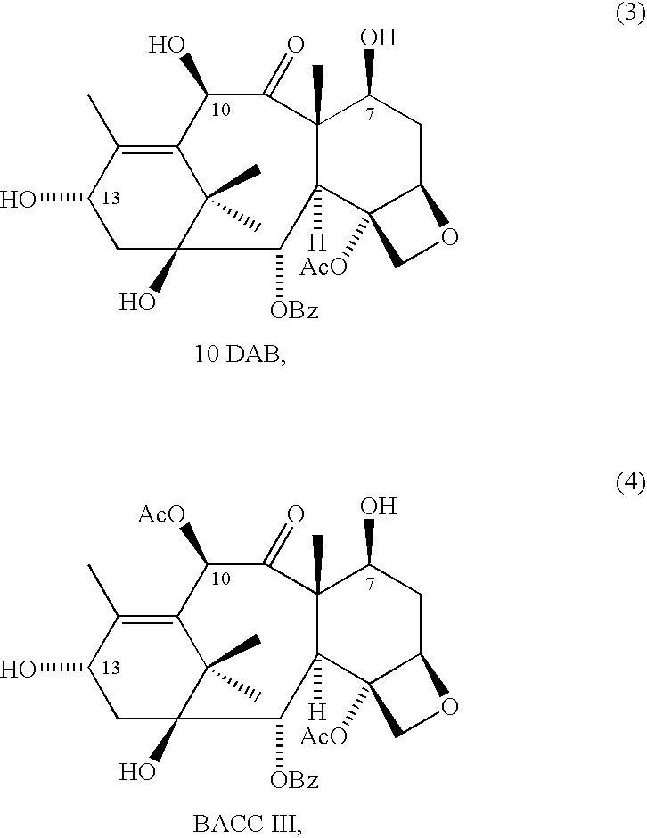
C12=C(C)C(O)CC(O)(C1(C)C)C([OBz])C1([H])C3([AcO])C(CC(O)C1(C)C(=O)C2O)OC3.C12=C(C)C(O)CC(O)(C1(C)C)C([OBz])C1([H])C3([AcO])C(CC(O)C1(C)C(=O)C2[AcO])OC3
